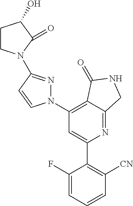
C1(C2=C([CN])C=CC=C2F)=CC(N2N=C(N3CCC(O)C3=O)C=C2)=C2C(=N1)CNC2=O
